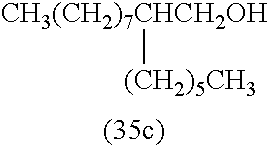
[CH3(CH2)7CHCH2OH][(CH2)5CH3]
